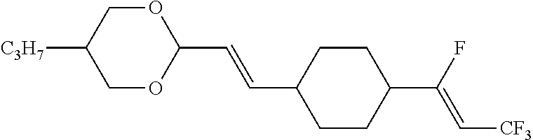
C1CC(C(F)=C[CF3])CCC1C=CC1OCC([C3H7])CO1
